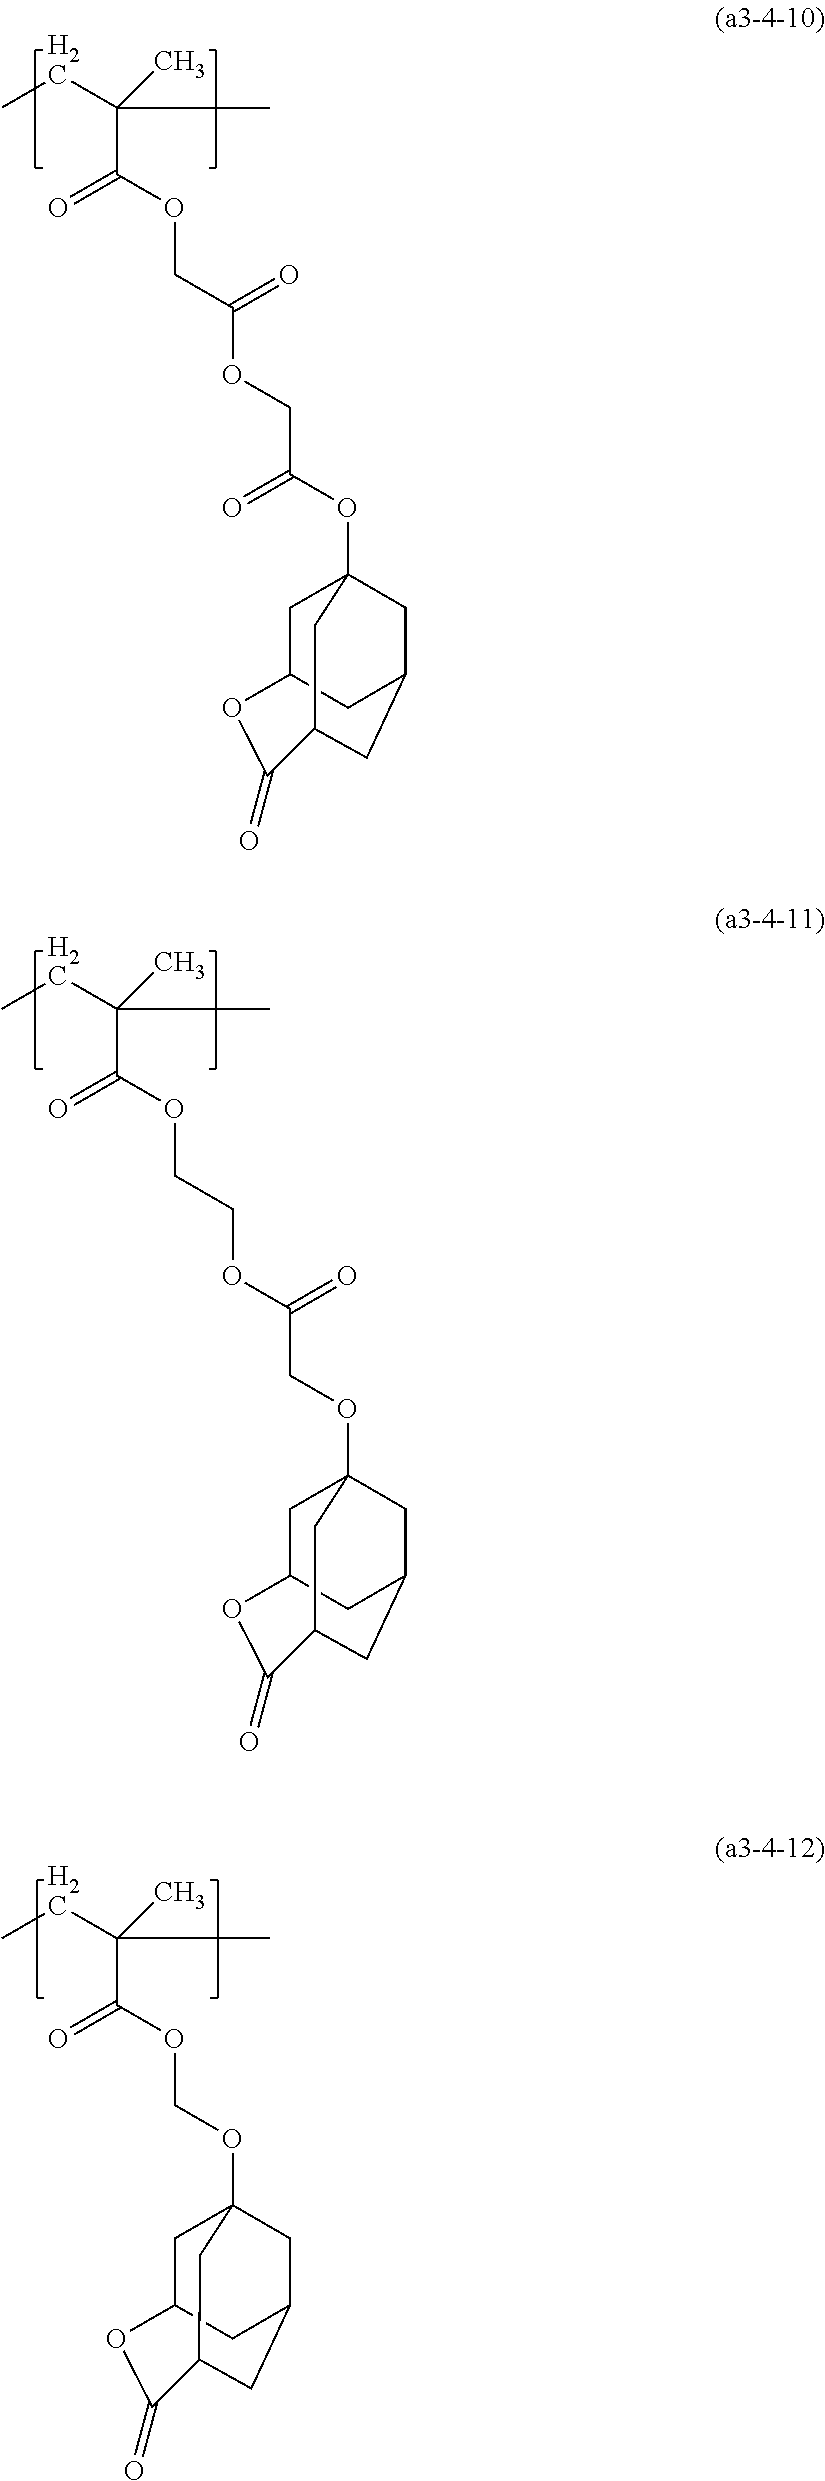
CCC(C)(C)C(OCOC12CC3CC(C1)C(=O)OC(C3)C2)=O.CCC(C)(C)C(OCC(OCC(OC12CC3CC(C1)C(=O)OC(C3)C2)=O)=O)=O.CCC(C)(C)C(OCCOC(COC12CC3CC(C1)C(=O)OC(C3)C2)=O)=O
